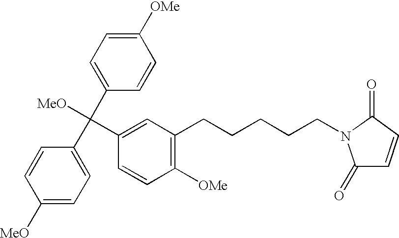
C1([MeO])=CC=C(C(C2=CC=C([OMe])C=C2)([MeO])C2=CC(CCCCCN3C(=O)C=CC3=O)=C([OMe])C=C2)C=C1
